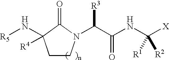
C1CN(C(C(NC([X])([R2])[R1])=O)[R3])C(=O)C1(N[R5])[R4]
